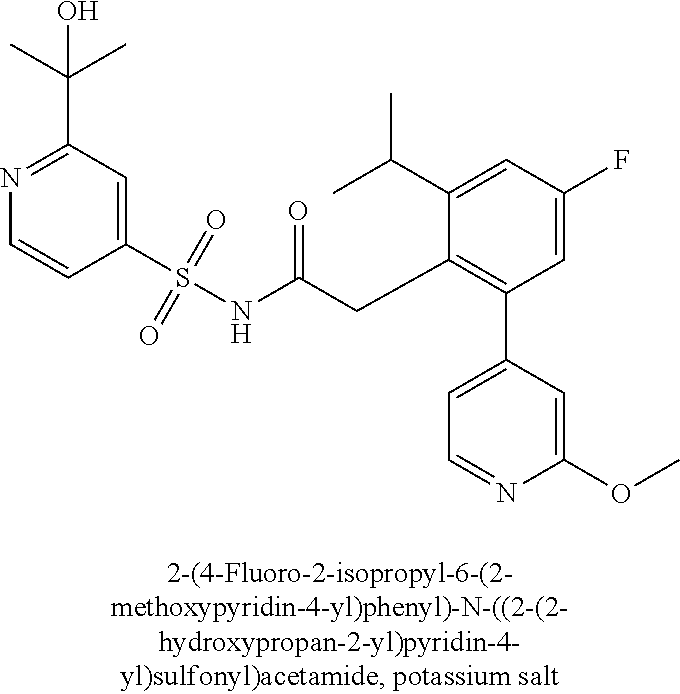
N1=C(C(C)(C)O)C=C(S(NC(CC2=C(C3=CC=NC(OC)=C3)C=C(F)C=C2C(C)C)=O)(=O)=O)C=C1
